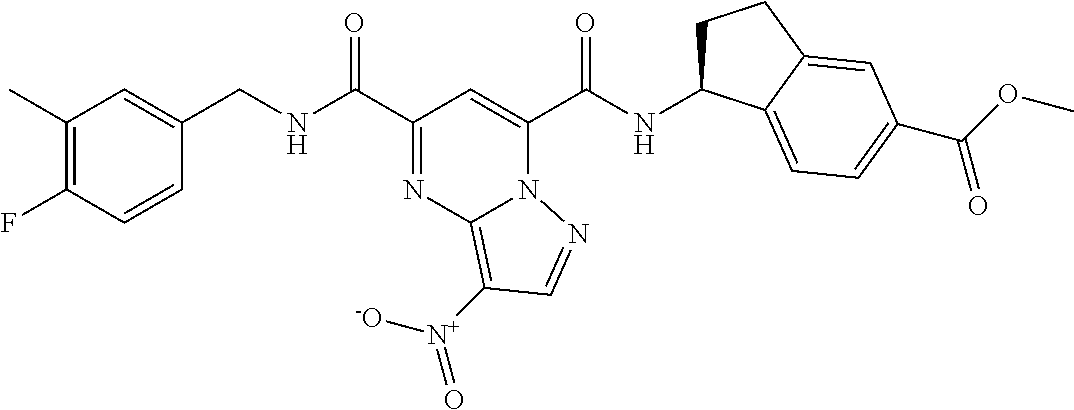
C1(C)=C(F)C=CC(CNC(C2=NC3=C([N+]([-O])=O)C=NN3C(C(NC3CCC4=CC(C(OC)=O)=CC=C34)=O)=C2)=O)=C1
